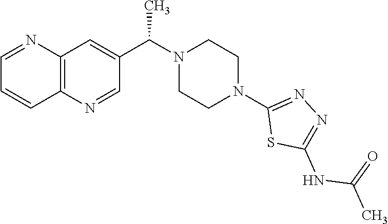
C(N1CCN(C2=NN=C(NC(=O)C)S2)CC1)(C)C1=CC2=C(N=C1)C=CC=N2
